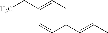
CCC1=CC=C(C=CC)C=C1
